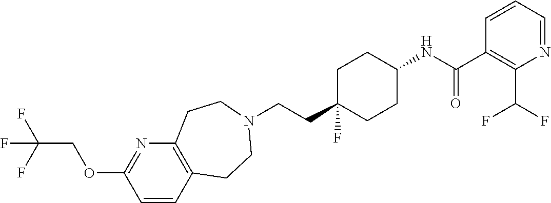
C1C(CCN2CCC3=C(CC2)C=CC(OCC(F)(F)F)=N3)(F)CCC(NC(C2=C(C(F)F)N=CC=C2)=O)C1
